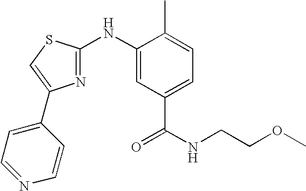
C1(NC2=NC(C3=CC=NC=C3)=CS2)=CC(C(NCCOC)=O)=CC=C1C
